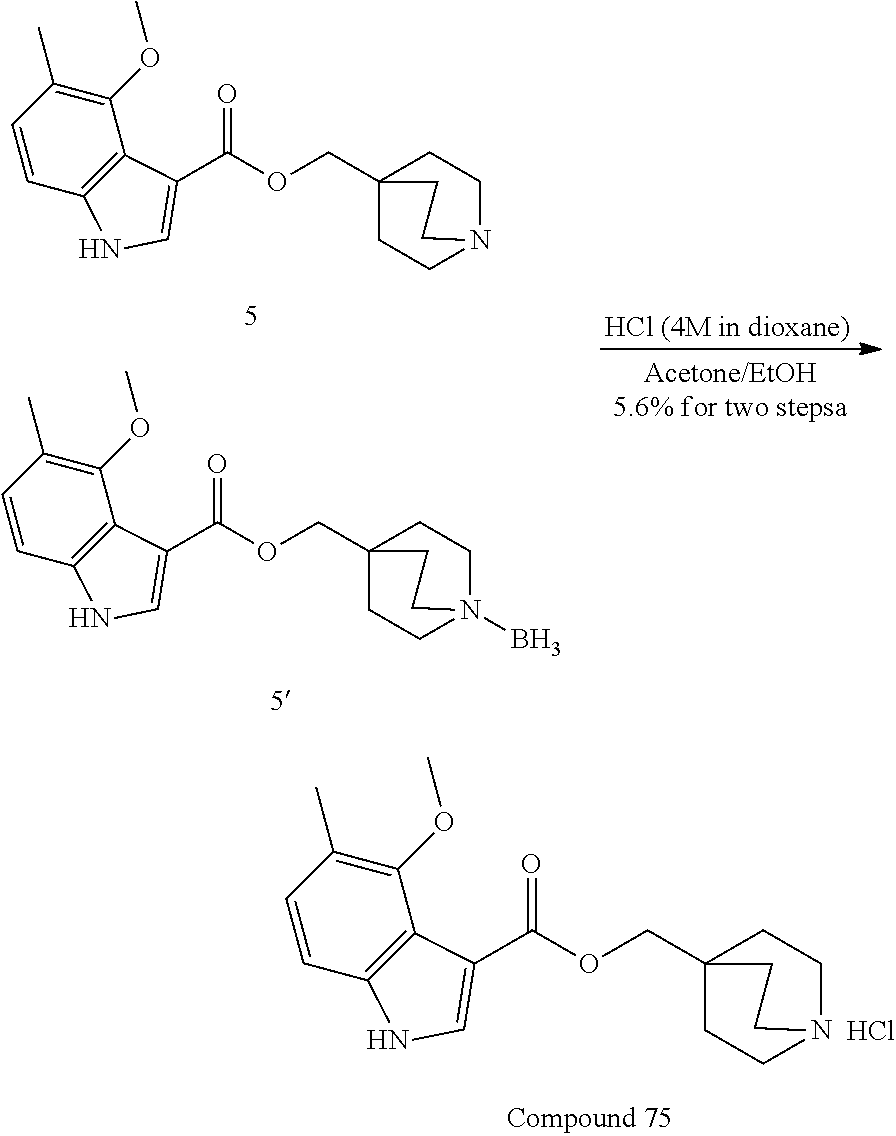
C1CN2CCC1(COC(C1=CNC3=C1C(OC)=C(C)C=C3)=O)CC2.Cl.C1CN2CCC1(COC(C1=CNC3=C1C(OC)=C(C)C=C3)=O)CC2.C1CN2(B)CCC1(COC(C1=CNC3=C1C(OC)=C(C)C=C3)=O)CC2
